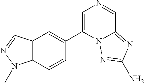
C1=C(C2=CC3=C(C=C2)N(C)N=C3)N2C(=NC(N)=N2)C=N1
